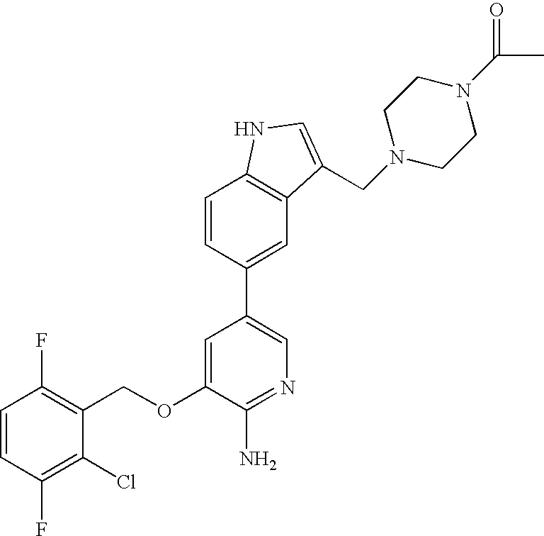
C1=CC(F)=C(Cl)C(COC2=CC(C3=CC4=C(C=C3)NC=C4CN3CCN(C(C)=O)CC3)=CN=C2N)=C1F
